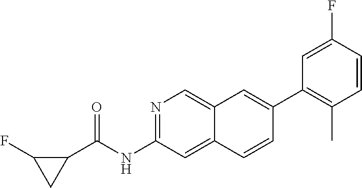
C1(C2=C(C)C=CC(F)=C2)=CC2=CN=C(NC(=O)C3CC3F)C=C2C=C1
